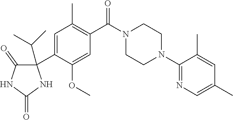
C1=C(C2(C(C)C)C(=O)NC(=O)N2)C(OC)=CC(C(N2CCN(C3=NC=C(C)C=C3C)CC2)=O)=C1C
